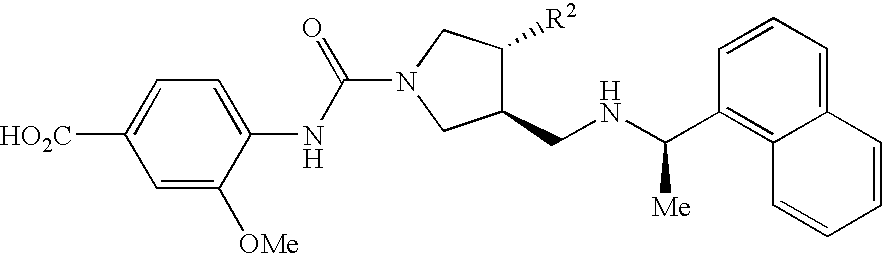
C(=O)(N1CC(CNC(C2=C3C(=CC=C2)C=CC=C3)[Me])C([R2])C1)NC1=CC=C([HO2C])C=C1[OMe]
